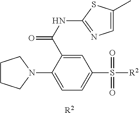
C1CCN(C2=CC=C(S([R2])(=O)=O)C=C2C(=O)NC2=NC=C(C)S2)C1.[R2]
